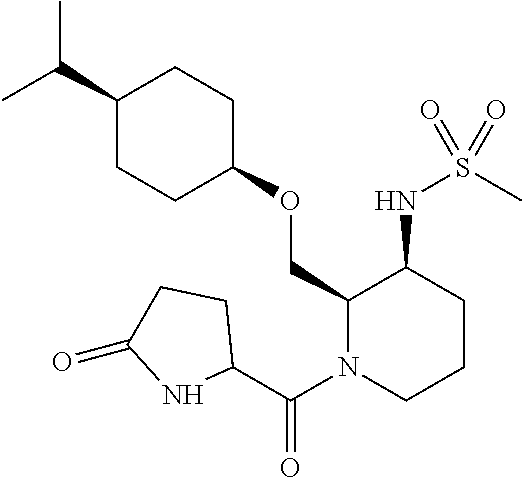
C(C)(C)C1CCC(OCC2N(C(C3CCC(=O)N3)=O)CCCC2NS(C)(=O)=O)CC1
